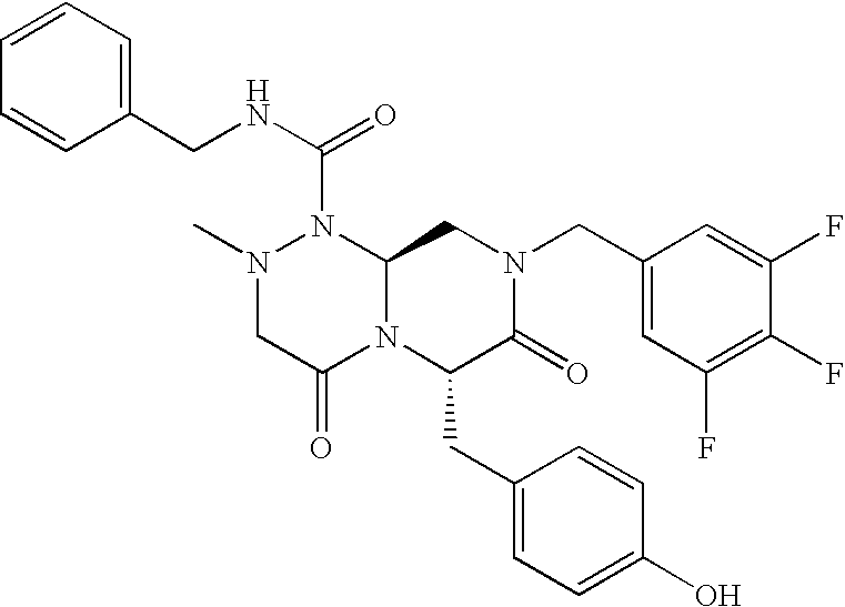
N1(C(NCC2=CC=CC=C2)=O)N(C)CC(=O)N2C1CN(CC1=CC(F)=C(F)C(F)=C1)C(=O)C2CC1=CC=C(O)C=C1
